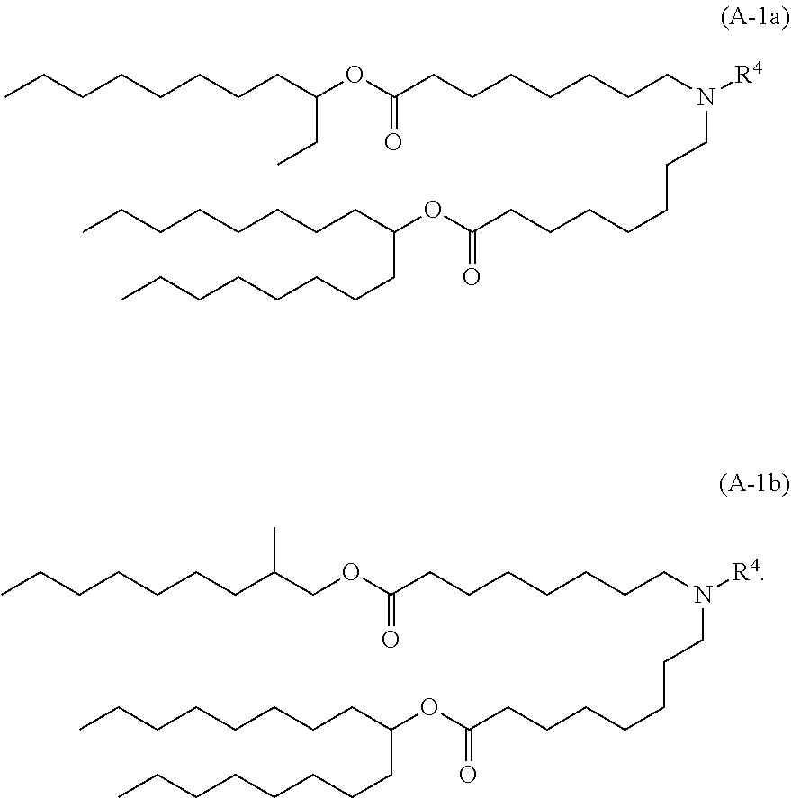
CCCCCCCCC(OC(CCCCCCCN([R4])CCCCCCCC(OC(CCCCCCCC)CCCCCCCC)=O)=O)CC.CCCCCCCC(COC(CCCCCCCN([R4])CCCCCCCC(OC(CCCCCCCC)CCCCCCCC)=O)=O)C
